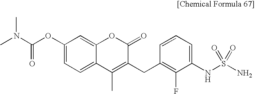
C1(OC(N(C)C)=O)=CC=C2C(=C1)OC(=O)C(CC1=C(F)C(NS(=O)(N)=O)=CC=C1)=C2C
